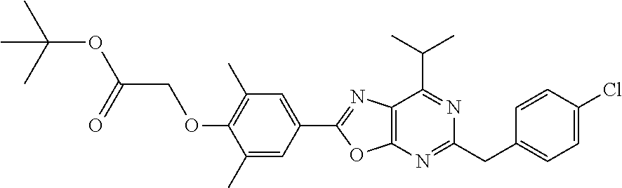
C1=C(Cl)C=CC(CC2=NC3=C(C(C(C)C)=N2)N=C(C2=CC(C)=C(OCC(OC(C)(C)C)=O)C(C)=C2)O3)=C1
